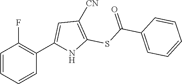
C1(C2=C(F)C=CC=C2)=CC([CN])=C(SC(C2=CC=CC=C2)=O)N1
